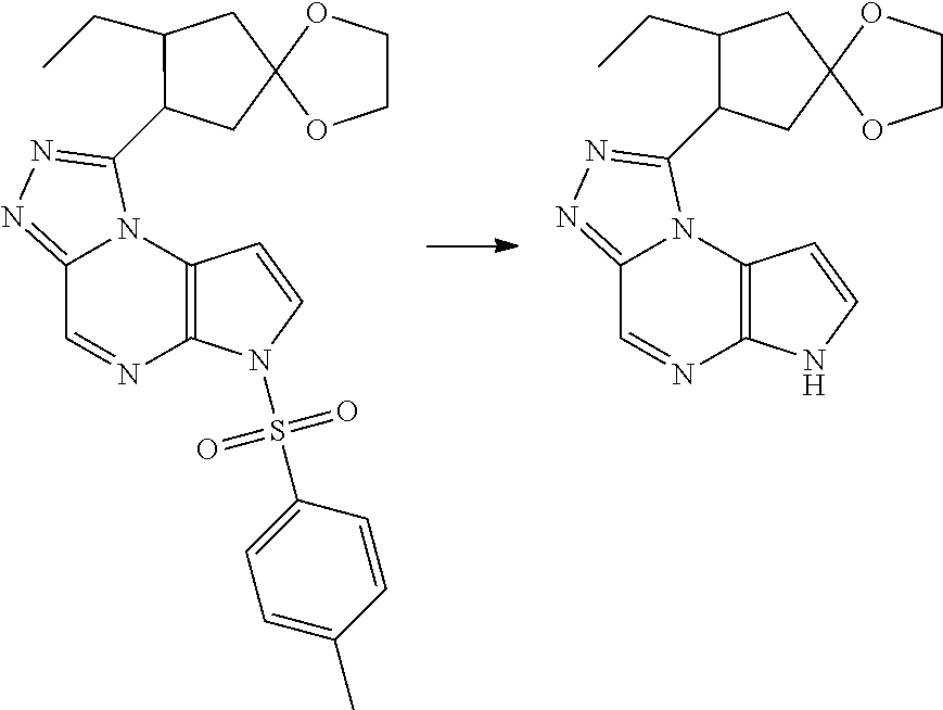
C1=NC2=C(N3C1=NN=C3C1CC3(CC1CC)OCCO3)C=CN2S(C1=CC=C(C)C=C1)(=O)=O.C1=NC2=C(N3C1=NN=C3C1CC3(CC1CC)OCCO3)C=CN2
